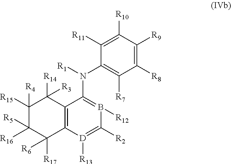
C1([R15])([R4])C([R16])([R5])C([R17])([R6])C2=C(C1([R14])[R3])C(N([R1])C1=C([R7])C([R8])=C([R9])C([R10])=C1[R11])=B([R12])C([R2])=[D]2[R13]
